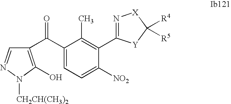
C1(C(C2=C(O)N([CH2CH(CH3)2])N=C2)=O)=CC=C([NO2])C(C2=N[X]C([R4])([R5])[Y]2)=C1C
